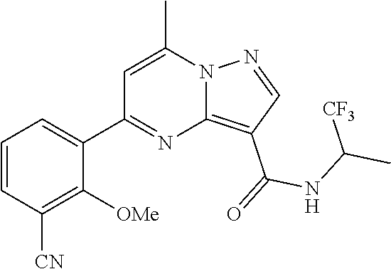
C12=C(C(=O)NC(C)[CF3])C=NN1C(C)=CC(C1=CC=CC([CN])=C1[OMe])=N2
